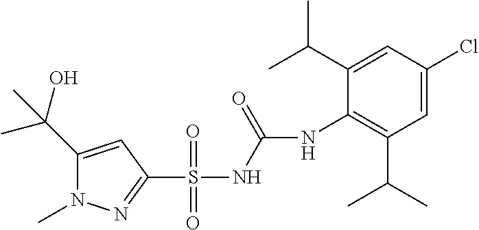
C1(C(O)(C)C)=CC(S(NC(=O)NC2=C(C(C)C)C=C(Cl)C=C2C(C)C)(=O)=O)=NN1C
